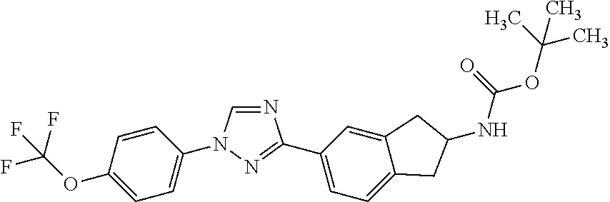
C1=C(OC(F)(F)F)C=CC(N2C=NC(C3=CC=C4C(=C3)CC(NC(=O)OC(C)(C)C)C4)=N2)=C1
